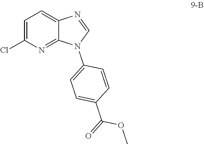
C1=C(Cl)N=C2C(=C1)N=CN2C1=CC=C(C(=O)OC)C=C1
